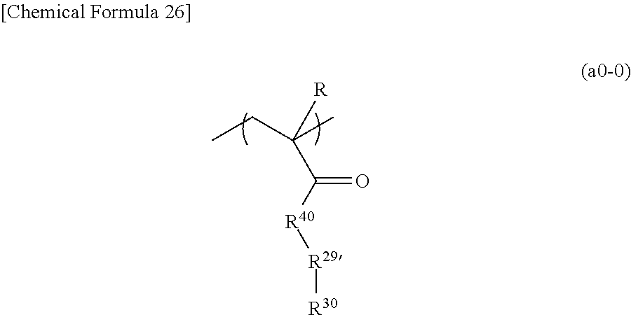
CCC(C)([R])C(=O)[R40][R29][R30]
